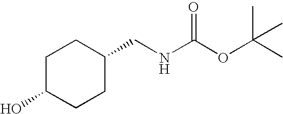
OC1CCC(CNC(OC(C)(C)C)=O)CC1
